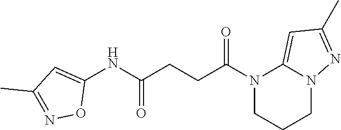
C1(NC(CCC(N2CCCN3C2=CC(C)=N3)=O)=O)=CC(C)=NO1
